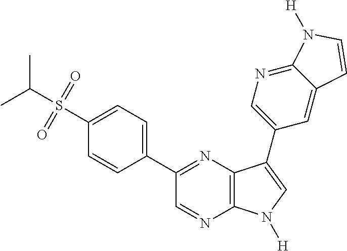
CC(S(=O)(=O)C1=CC=C(C2=NC3=C(N=C2)N([H])C=C3C2=CN=C3C(=C2)C=CN3[H])C=C1)C
